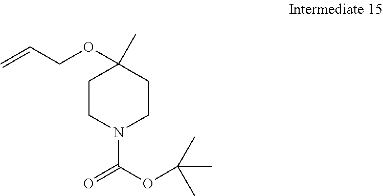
O=C(OC(C)(C)C)N1CCC(C)(OCC=C)CC1
